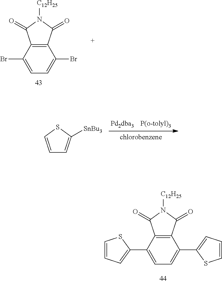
C1(Br)=CC=C(Br)C2=C1C(=O)N([C12H25])C2=O.C1(C2=CC=CS2)=CC=C(C2=CC=CS2)C2=C1C(=O)N([C12H25])C2=O.C1=CSC([SnBu3])=C1
